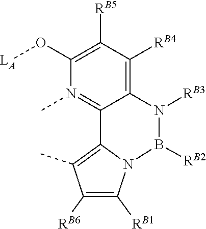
[RB2]B1N2C([RB1])=C([RB6])C(C)=C2C2=N(C)C(O[LA])=C([RB5])C([RB4])=C2N1[RB3]
